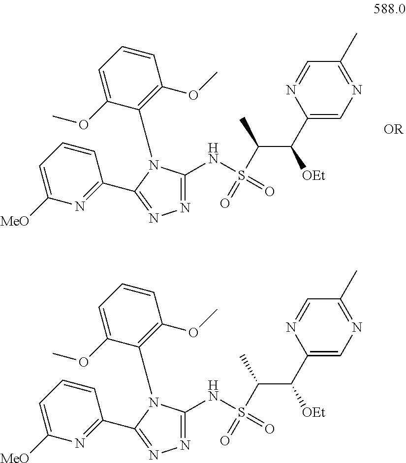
N1=C(NS(C(C(C2=CN=C(C)C=N2)[OEt])C)(=O)=O)N(C2=C(OC)C=CC=C2OC)C(C2=NC([MeO])=CC=C2)=N1.N1=C(NS(C(C(C2=CN=C(C)C=N2)[OEt])C)(=O)=O)N(C2=C(OC)C=CC=C2OC)C(C2=NC([MeO])=CC=C2)=N1
